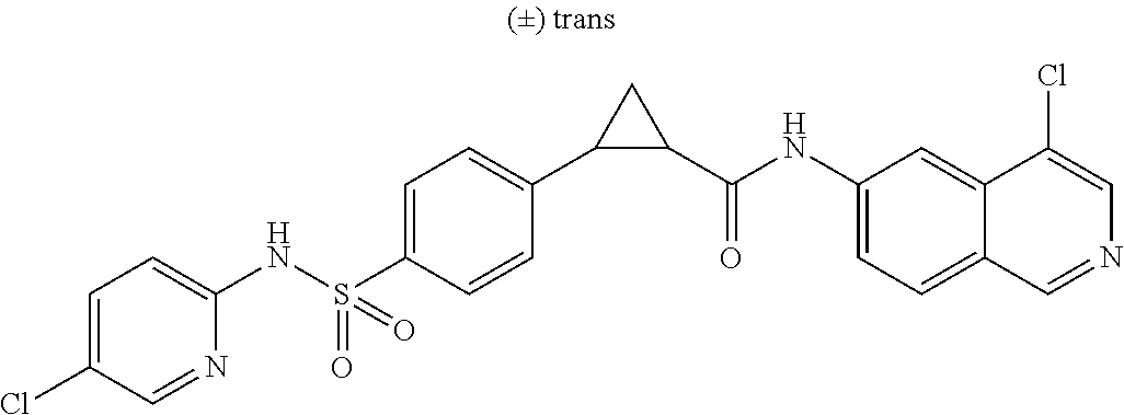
N(S(C1=CC=C(C2C(C(NC3=CC=C4C(=C3)C(Cl)=CN=C4)=O)C2)C=C1)(=O)=O)C1=CC=C(Cl)C=N1
